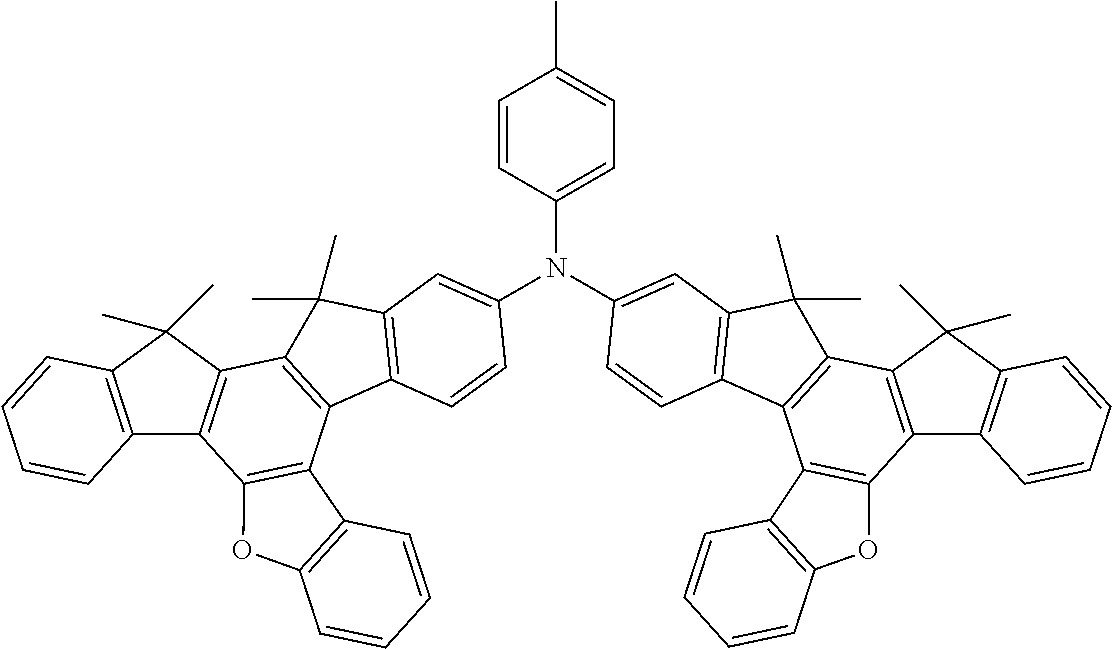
CC1=CC=C(N(C2=CC3=C(C4=C(C5=C(C6=C(C5(C)C)C=CC=C6)C5=C4C4=C(O5)C=CC=C4)C3(C)C)C=C2)C2=CC3=C(C4=C(C5=C(C6=C(C5(C)C)C=CC=C6)C5=C4C4=C(O5)C=CC=C4)C3(C)C)C=C2)C=C1
